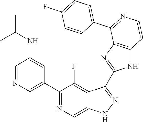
C1=NC=C(C2=NC=C3C(=C2F)C(C2=NC4=C(N2)C=CN=C4C2=CC=C(F)C=C2)=NN3)C=C1NC(C)C
